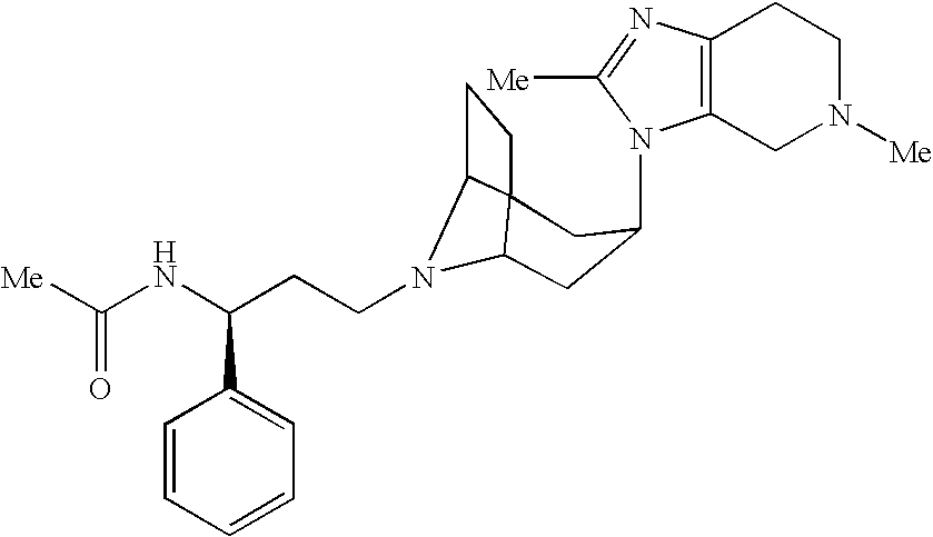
N1(C2CC3N(CCC(NC([Me])=O)C4=CC=CC=C4)C4C3(CC4)C2)C2=C(N=C1[Me])CCN([Me])C2
